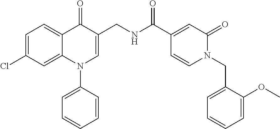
C1=C(Cl)C=C2C(=C1)C(=O)C(CNC(C1=CC(=O)N(CC3=CC=CC=C3OC)C=C1)=O)=CN2C1=CC=CC=C1
